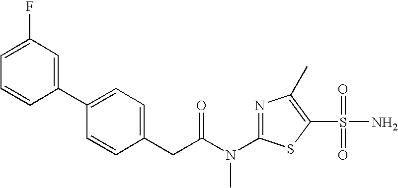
C1=C(F)C=C(C2=CC=C(CC(N(C3=NC(C)=C(S(=O)(N)=O)S3)C)=O)C=C2)C=C1
